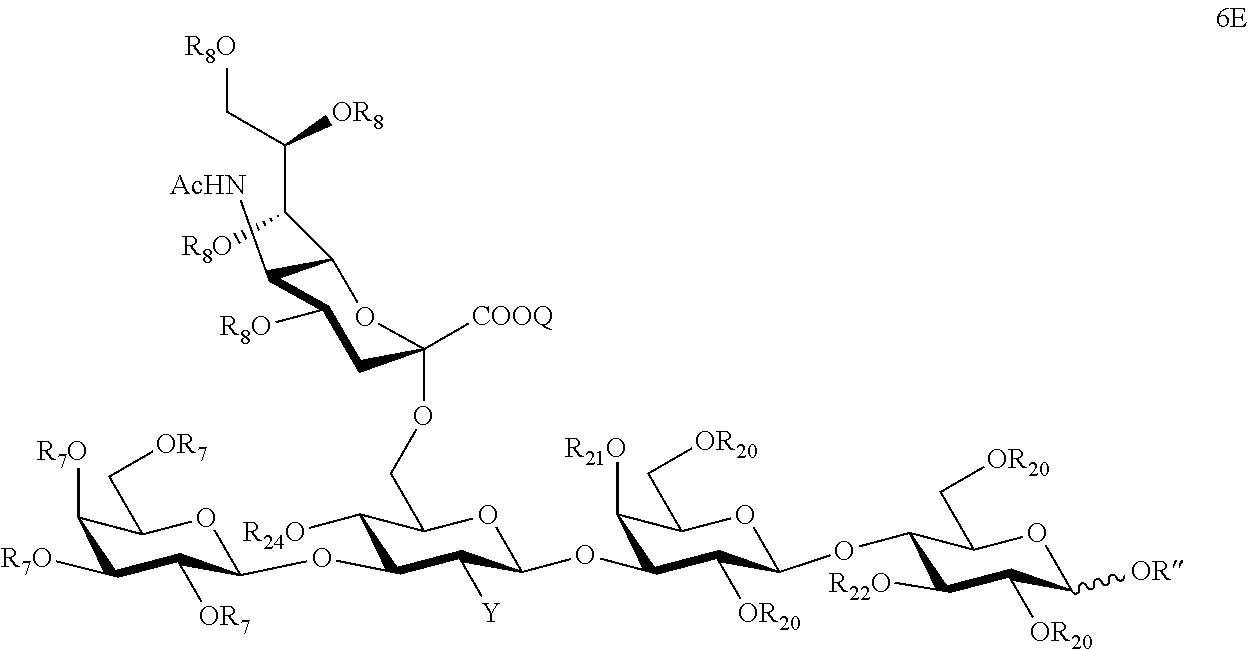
C1([R7O])C([R7O])C([OR7])C(OC2C([R24O])C(COC3([COOQ])CC([R8O])C([AcHN])C(C([R8O])C(C[R8O])[OR8])O3)OC(OC3C([R21O])C(C[OR20])OC(OC4C(C[OR20])OC([OR])C([OR20])C4[R22O])C3[OR20])C2[Y])OC1C[OR7]
